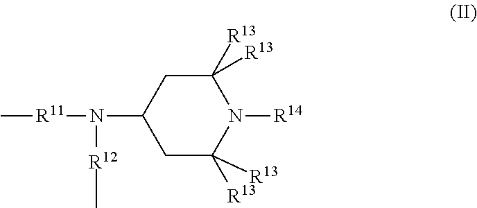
C1([R13])([R13])CC(N([R11]C)[R12]C)CC([R13])([R13])N1[R14]
